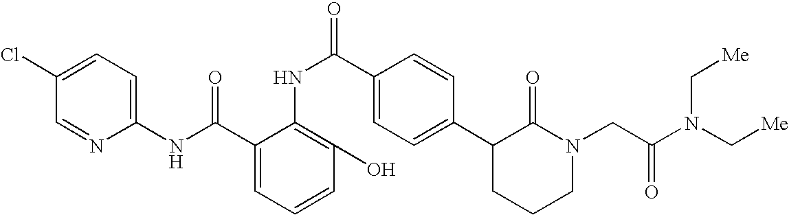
C1(NC(C2=CC=CC(O)=C2NC(C2=CC=C(C3CCCN(CC(N(C[Me])C[Me])=O)C3=O)C=C2)=O)=O)=CC=C(Cl)C=N1
